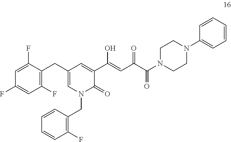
C1(CC2=CN(CC3=C(F)C=CC=C3)C(=O)C(C(O)=CC(=O)C(=O)N3CCN(C4=CC=CC=C4)CC3)=C2)=C(F)C=C(F)C=C1F
